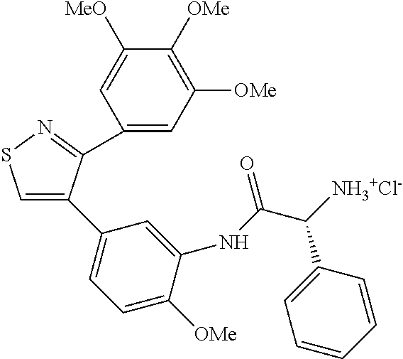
C1(C2=CSN=C2C2=CC([OMe])=C([OMe])C([MeO])=C2)=CC=C([OMe])C(NC(C([NH3+Cl-])C2=CC=CC=C2)=O)=C1
